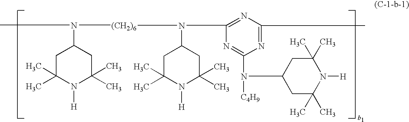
N1=C(C)N=C(N(C2CC(C)(C)N([H])C(C)(C)C2)[(CH2)6]N(C2CC(C)(C)N([H])C(C)(C)C2)C)N=C1N([C4H9])C1CC(C)(C)N([H])C(C)(C)C1
